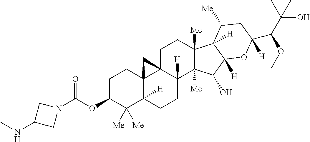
C1C(OC(N2CC(NC)C2)=O)C([Me])([Me])C2([H])C3(C1)C1(CCC4([Me])C([Me])(C(O)C5([H])C4([H])C([Me])CC(C(C(C)(C)O)OC)([H])O5)C1([H])CC2)C3
